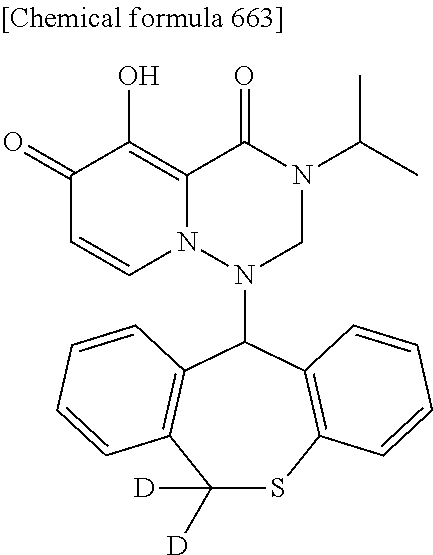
C12=C(O)C(=O)C=CN1N(C1C3=C(C([D])([D])SC4=C1C=CC=C4)C=CC=C3)CN(C(C)C)C2=O
